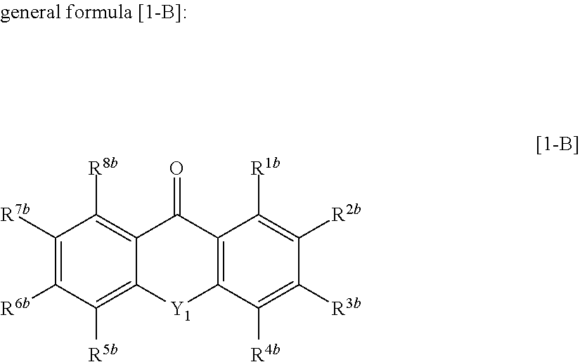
C1([R7b])=C([R6b])C([R5b])=C2C(=C1[R8b])C(=O)C1=C([Y1]2)C([R4b])=C([R3b])C([R2b])=C1[R1b]
